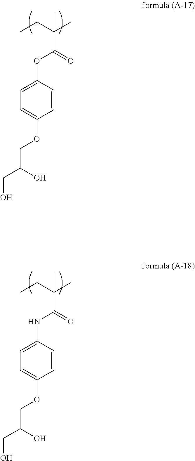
C1=C(OC(C(CC)(C)C)=O)C=CC(OCC(O)CO)=C1.C1=C(NC(C(CC)(C)C)=O)C=CC(OCC(O)CO)=C1
